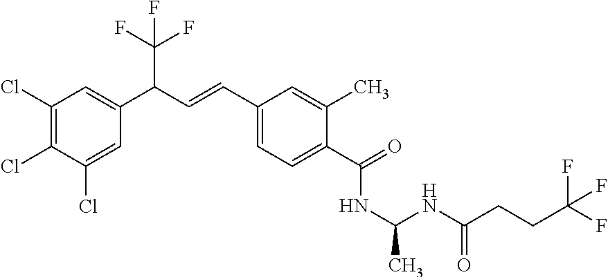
N(C(NC(CCC(F)(F)F)=O)C)C(C1=CC=C(C=CC(C2=CC(Cl)=C(Cl)C(Cl)=C2)C(F)(F)F)C=C1C)=O
